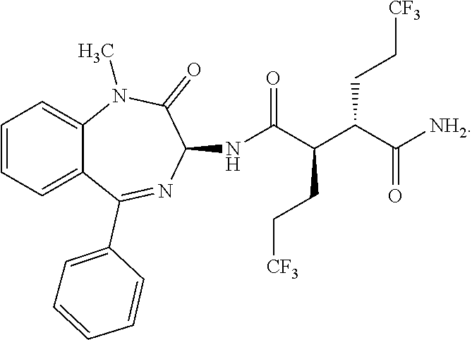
C12=CC=CC=C1C(C1=CC=CC=C1)=NC(NC(C(C(C([NH2])=O)CC[CF3])CC[CF3])=O)C(=O)N2C
